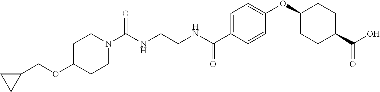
C(NCCNC(C1=CC=C(OC2CCC(C(O)=O)CC2)C=C1)=O)(=O)N1CCC(OCC2CC2)CC1
